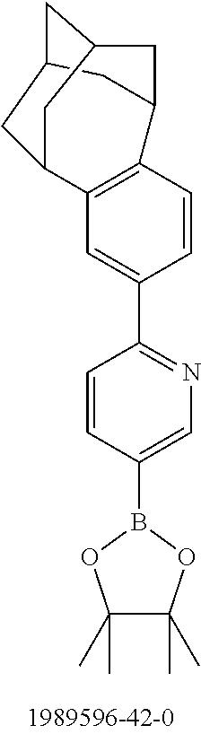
C12=C(C=CC(C3=NC=C(B4OC(C)(C)C(C)(C)O4)C=C3)=C1)C1CC3CC(C1)CC2C3
